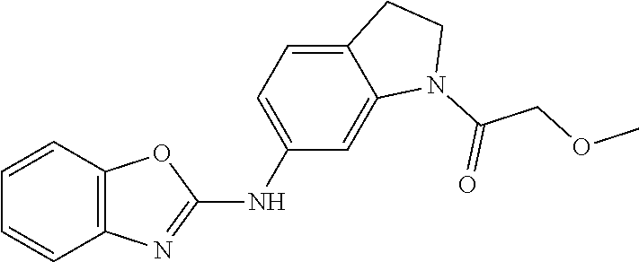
C12=C(C=CC=C1)OC(NC1=CC=C3C(=C1)N(C(COC)=O)CC3)=N2
